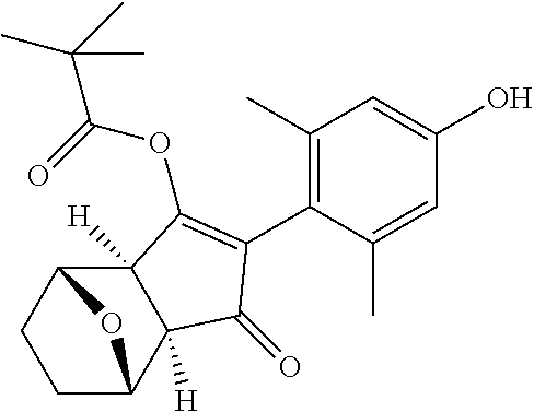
C1C2C3([H])C([H])(C(C1)O2)C(OC(=O)C(C)(C)C)=C(C1=C(C)C=C(O)C=C1C)C3=O
